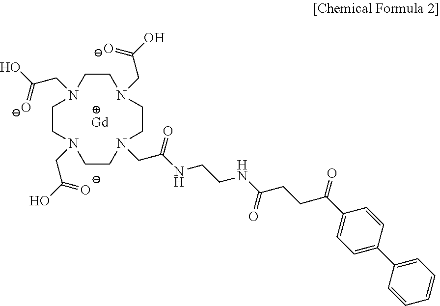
[Gd].C1CN(CC(=[O-])O)CCN(CC(NCCNC(CCC(C2=CC=C(C3=CC=CC=C3)C=C2)=O)=O)=O)CCN(CC(O)=[O-])CCN1CC(O)=[O-]
